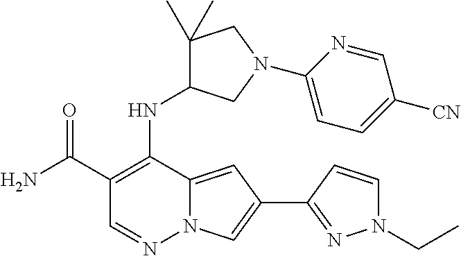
NC(C1=C(NC2C(C)(C)CN(C3=CC=C([CN])C=N3)C2)C2=CC(C3=NN(CC)C=C3)=CN2N=C1)=O
